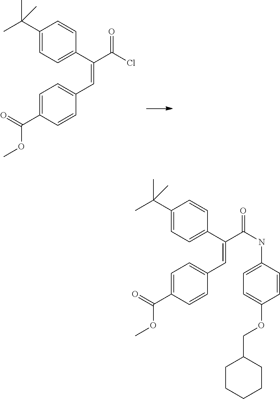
C1(C(C)(C)C)=CC=C(C(C(Cl)=O)=CC2=CC=C(C(=O)OC)C=C2)C=C1.C1(C(C)(C)C)=CC=C(C(C(NC2=CC=C(OCC3CCCCC3)C=C2)=O)=CC2=CC=C(C(=O)OC)C=C2)C=C1
